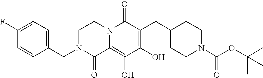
C1N(CC2=CC=C(F)C=C2)C(=O)C2=C(O)C(O)=C(CC3CCN(C(=O)OC(C)(C)C)CC3)C(=O)N2C1
